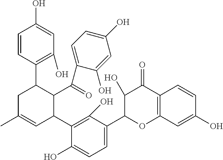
C12=C(C=C(O)C=C1)OC(C1=CC=C(O)C(C3C(C(=O)C4=CC=C(O)C=C4O)C(C4=C(O)C=C(O)C=C4)CC(C)=C3)=C1O)C(O)C2=O
